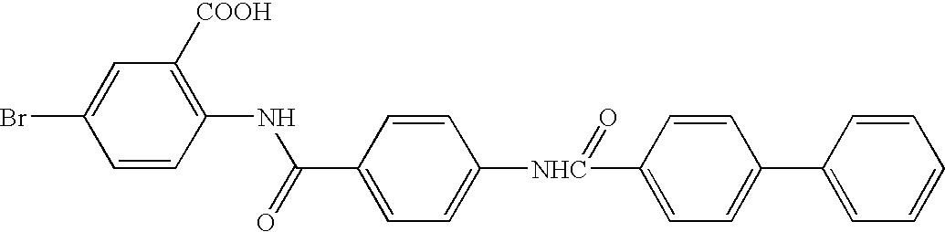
C1(C(NC2=C([COOH])C=C(Br)C=C2)=O)=CC=C([NHC](C2=CC=C(C3=CC=CC=C3)C=C2)=O)C=C1
